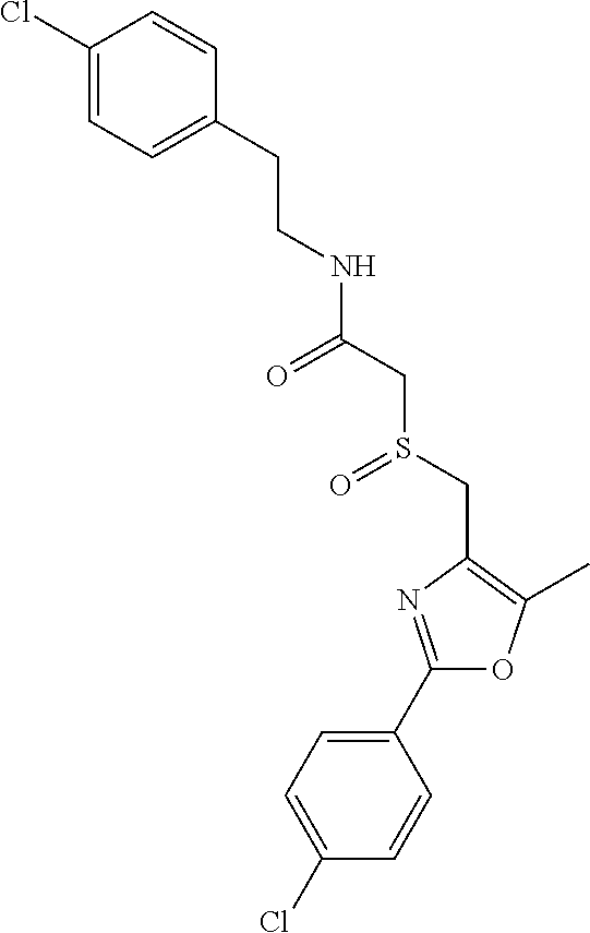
C1(Cl)=CC=C(CCNC(=O)CS(CC2=C(C)OC(C3=CC=C(Cl)C=C3)=N2)=O)C=C1
